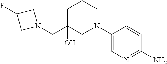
C1(N)=NC=C(N2CCCC(O)(CN3CC(F)C3)C2)C=C1
